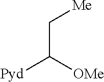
C(C([OMe])[Pyd])[Me]
